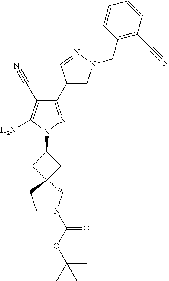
C1(C2=CN(CC3=C(C#N)C=CC=C3)N=C2)=NN(C2CC3(C2)CN(C(OC(C)(C)C)=O)CC3)C(N)=C1C#N
